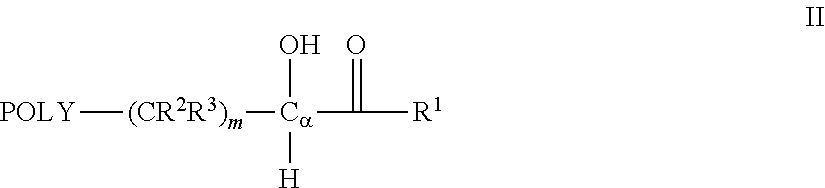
[POLY][(CR2R3)m][Ca](C([R1])=O)([H])O
